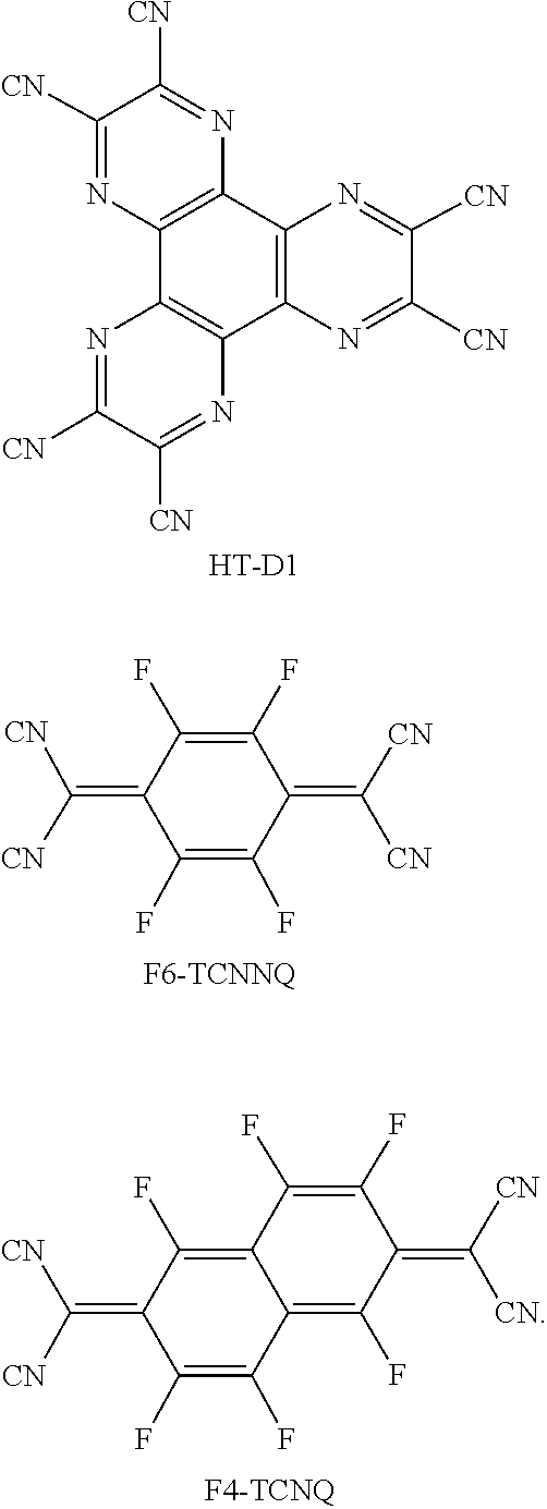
C1([CN])=NC2=C(N=C1[CN])C1=C(N=C([CN])C([CN])=N1)C1=C2N=C([CN])C([CN])=N1.[HT-D1].C(=C1C(F)=C(F)C(=C([CN])[CN])C(F)=C1F)([CN])[CN].C1(F)=C(F)C(=C([CN])[CN])C(F)=C2C1=C(F)C(=C([CN])[CN])C(F)=C2F
